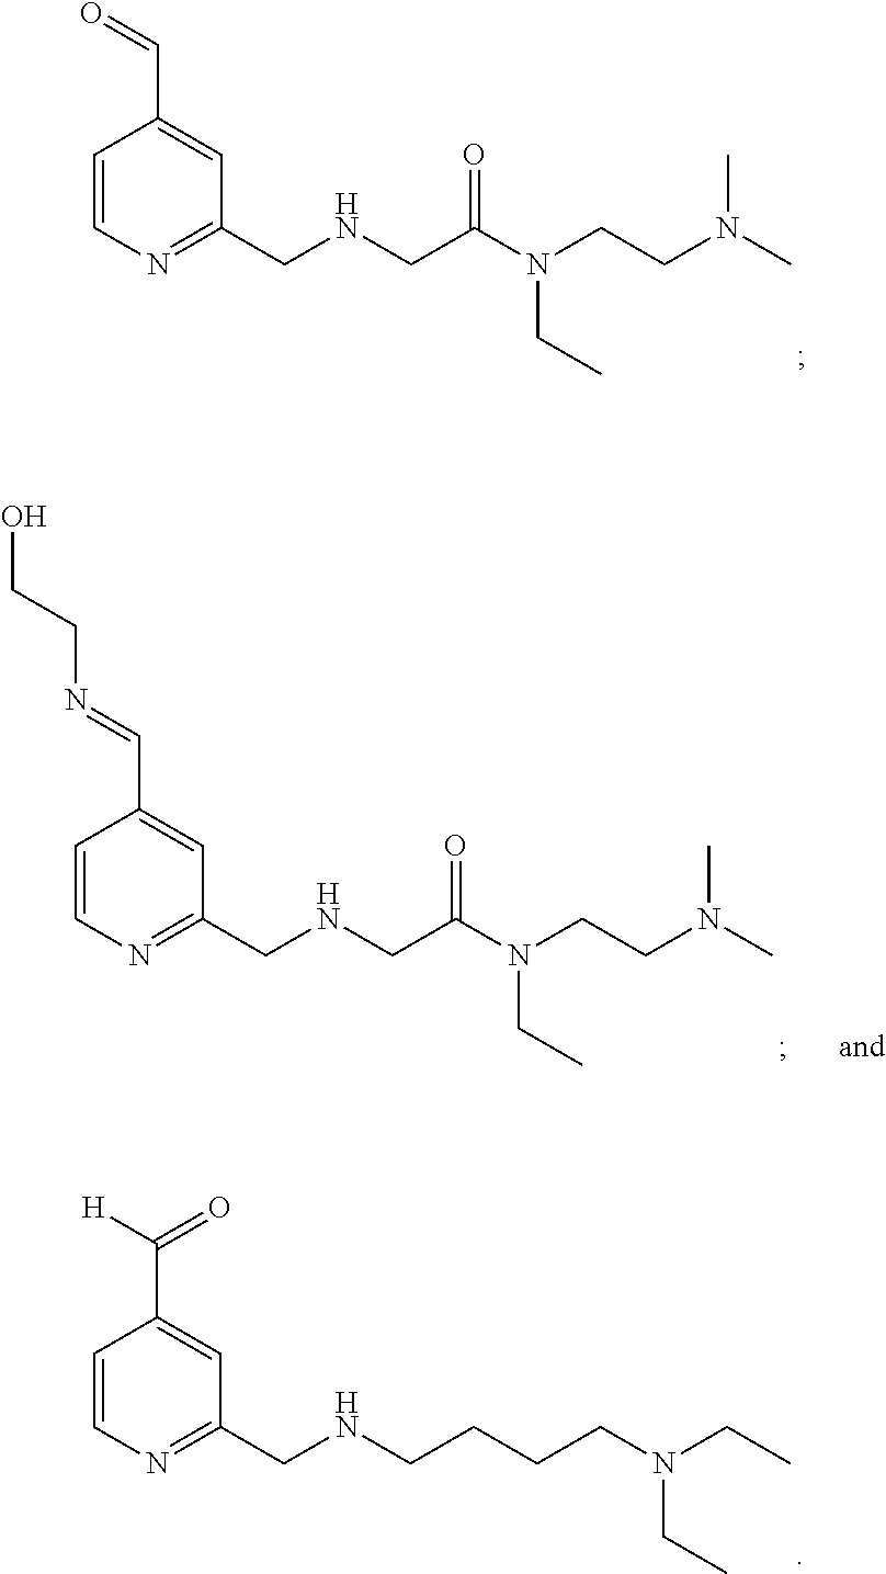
C1=CN=C(CNCC(N(CCN(C)C)CC)=O)C=C1C=O.C1=CN=C(CNCC(N(CCN(C)C)CC)=O)C=C1C=NCCO.C1=CN=C(CNCCCCN(CC)CC)C=C1C([H])=O
